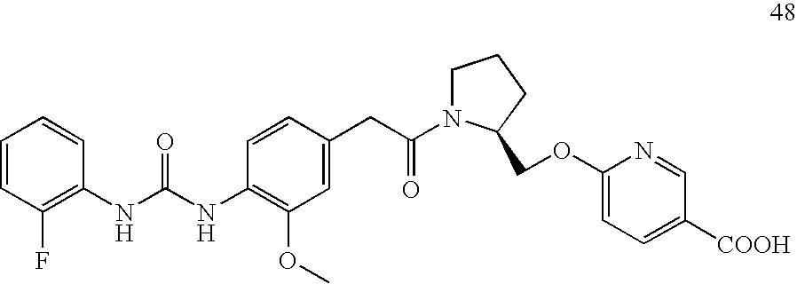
C1=CC(F)=C(NC(NC2=C(OC)C=C(CC(=O)N3CCCC3COC3=CC=C([COOH])C=N3)C=C2)=O)C=C1
